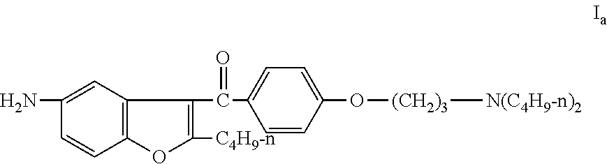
C1(N)=CC2=C(C=C1)OC([C4H9-n])=C2C(C1=CC=C(O[(CH2)3][N(C4H9-n)2])C=C1)=O
